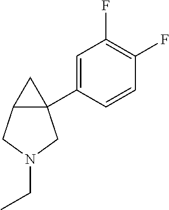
C12(C3=CC(F)=C(F)C=C3)C(CN(CC)C1)C2
